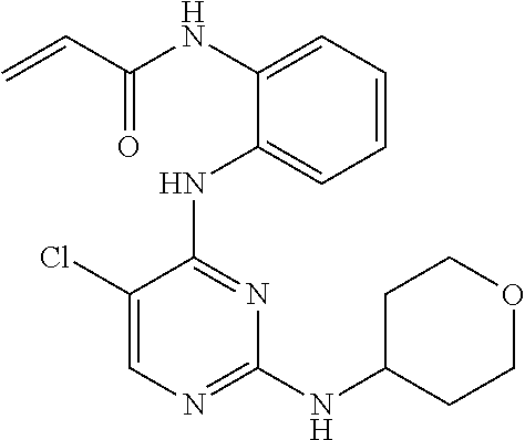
N(C1=CC=CC=C1NC1=NC(NC2CCOCC2)=NC=C1Cl)C(C=C)=O
